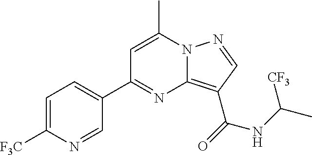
C1=C([F3C])N=CC(C2=NC3=C(C(NC(C)[CF3])=O)C=NN3C(C)=C2)=C1
